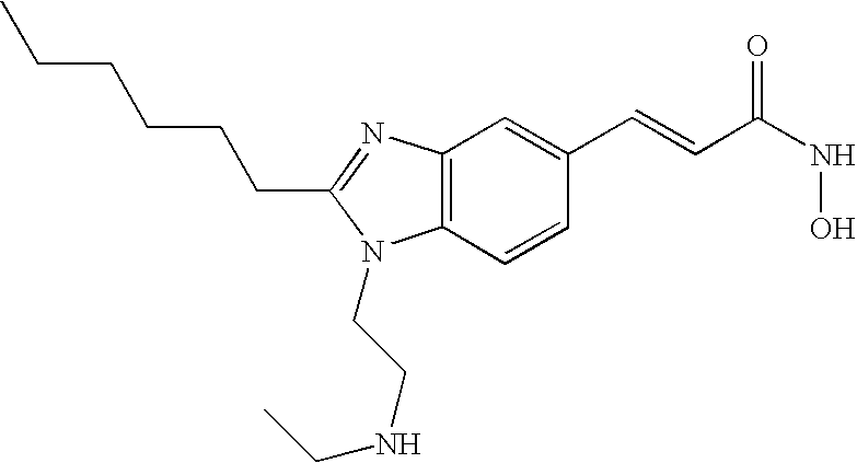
C12=C(N=C(CCCCCC)N1CCNCC)C=C(C=CC(NO)=O)C=C2
